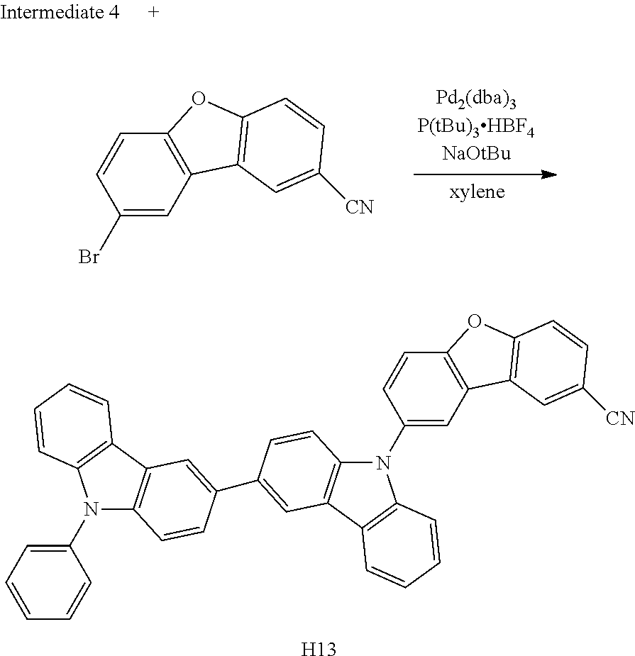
C12=C(C=C(Br)C=C1)C1=C(O2)C=CC([CN])=C1.[H13].C1(N2C3=C(C4=C2C=CC=C4)C=C(C2=CC4=C(N(C5=CC6=C(C=C5)OC5=C6C=C([CN])C=C5)C5=C4C=CC=C5)C=C2)C=C3)=CC=CC=C1
